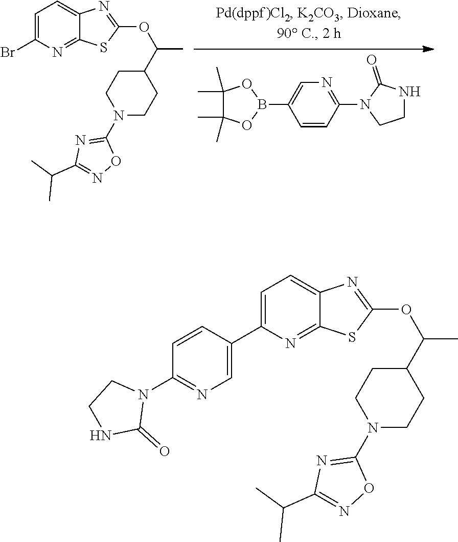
N1=C(N2CCNC2=O)C=CC(B2OC(C)(C)C(C)(C)O2)=C1.C1=C(Br)N=C2C(=C1)N=C(OC(C)C1CCN(C3=NC(C(C)C)=NO3)CC1)S2.C1=C(C2=CN=C(N3CCNC3=O)C=C2)N=C2C(=C1)N=C(OC(C)C1CCN(C3=NC(C(C)C)=NO3)CC1)S2
